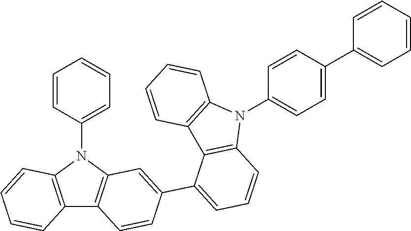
C12=C(N(C3=CC=CC=C3)C3=C1C=CC(C1=CC=CC4=C1C1=C(N4C4=CC=C(C5=CC=CC=C5)C=C4)C=CC=C1)=C3)C=CC=C2
